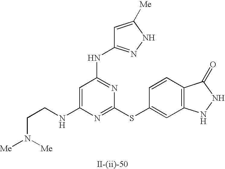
C1=C(NCCN([Me])[Me])N=C(SC2=CC3=C(C=C2)C(=O)NN3)N=C1NC1=NNC([Me])=C1
